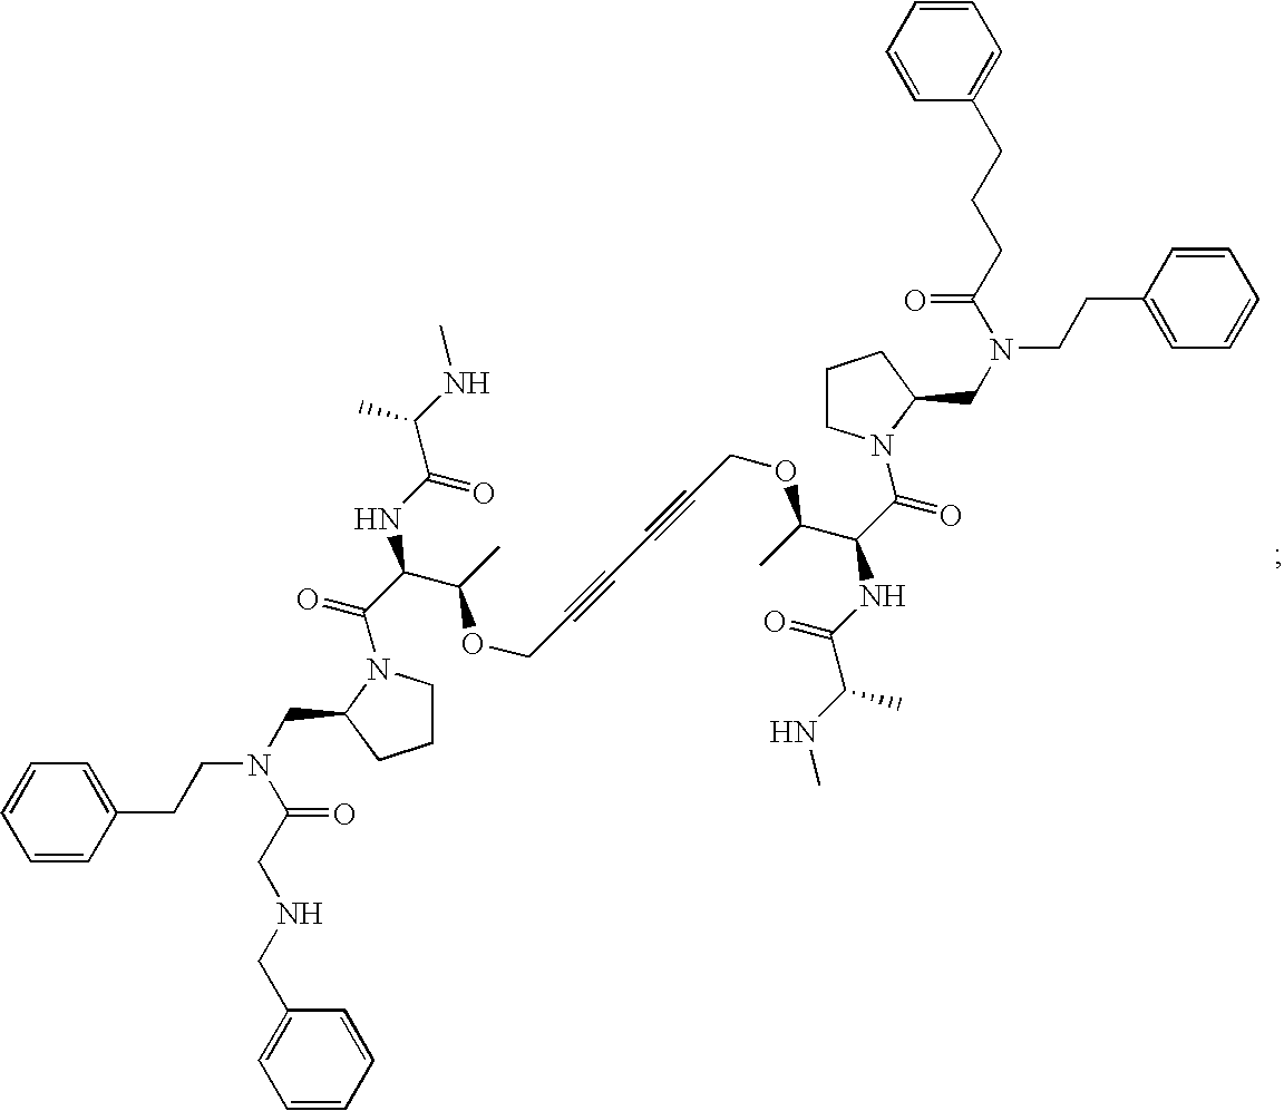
C1=CC(CCN(C(=O)CNCC2=CC=CC=C2)CC2CCCN2C(=O)C(C(OCC#CC#CCOC(C(C(N2C(CN(CCC3=CC=CC=C3)C(=O)CCCC3=CC=CC=C3)CCC2)=O)NC(=O)C(NC)C)C)C)NC(=O)C(NC)C)=CC=C1
